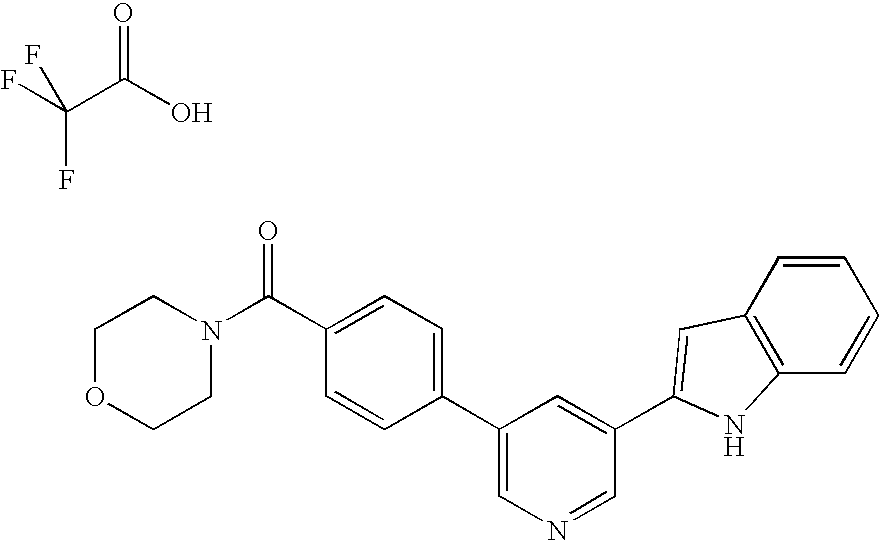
C1=CC2=C(C=C1)NC(C1=CC(C3=CC=C(C(N4CCOCC4)=O)C=C3)=CN=C1)=C2.FC(C(O)=O)(F)F
